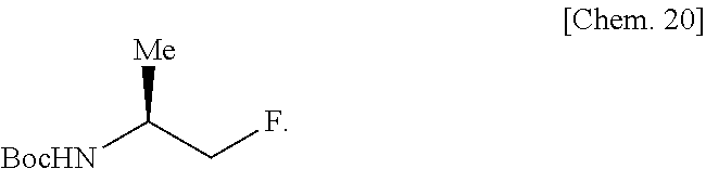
[Me]C(CF)[BocHN]
